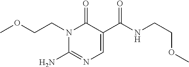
C(CN1C(N)=NC=C(C(NCCOC)=O)C1=O)OC
